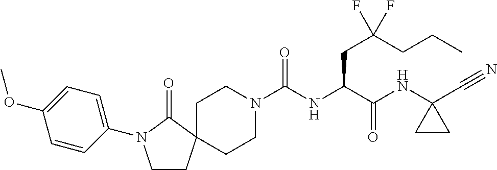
C(NC(C(NC1(C#N)CC1)=O)CC(F)(CCC)F)(N1CCC2(CC1)CCN(C1=CC=C(OC)C=C1)C2=O)=O
